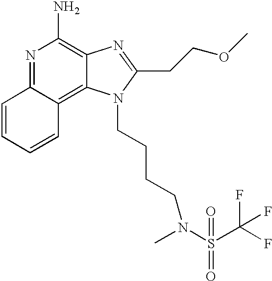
N1=C2C(=C3C(=C1N)N=C(CCOC)N3CCCCN(S(C(F)(F)F)(=O)=O)C)C=CC=C2
